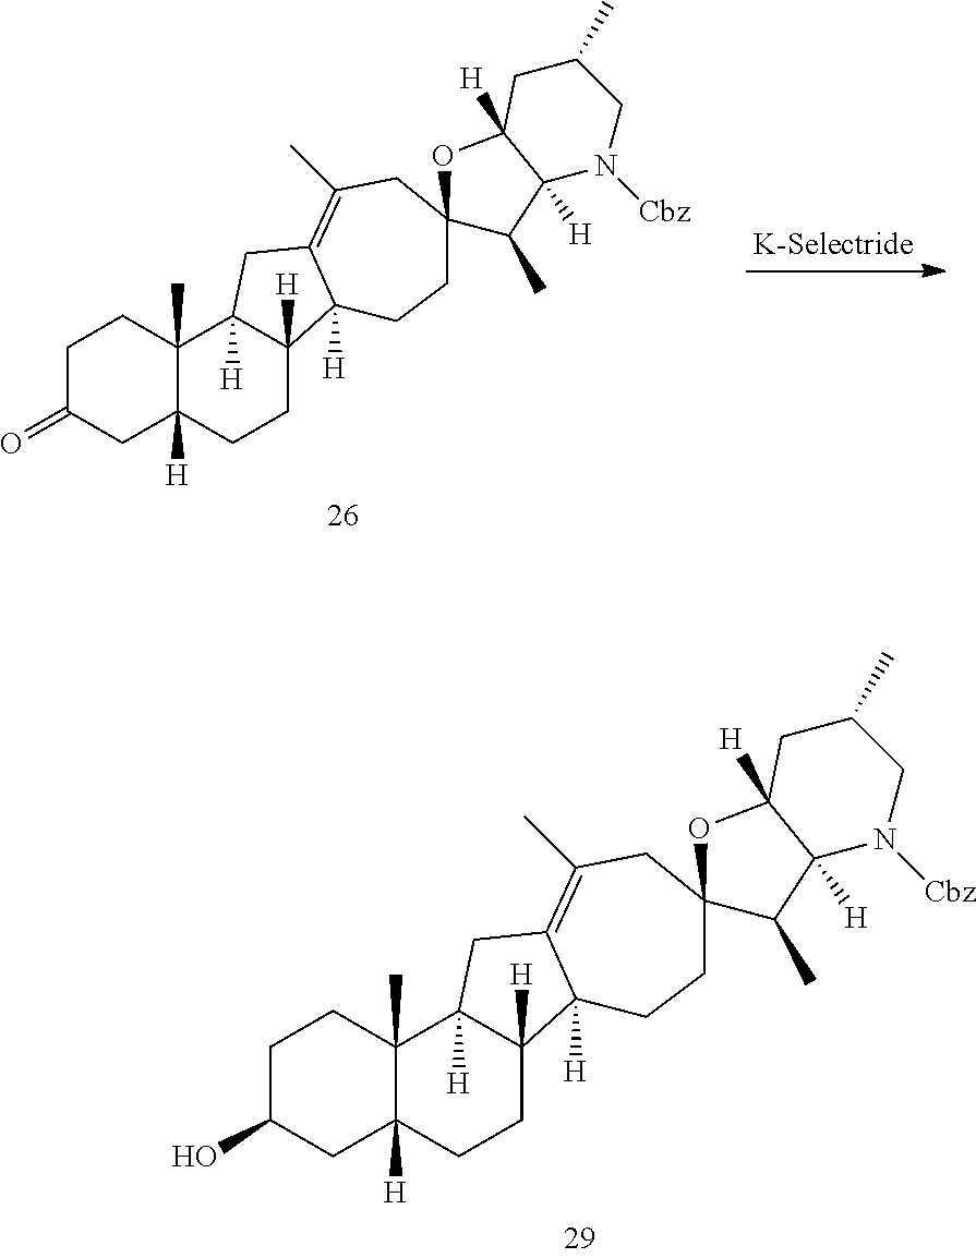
C1C(=O)CC2([H])C(C)(C1)C1([H])C([H])(CC2)C2([H])C(=C(C)CC3(CC2)C(C)C2([H])C([H])(O3)CC(C)CN2[Cbz])C1.C1C(O)CC2([H])C(C)(C1)C1([H])C([H])(CC2)C2([H])C(=C(C)CC3(CC2)C(C)C2([H])C([H])(O3)CC(C)CN2[Cbz])C1
